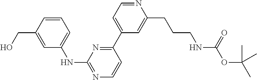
C1=CC(CO)=CC(NC2=NC=CC(C3=CC=NC(CCCNC(OC(C)(C)C)=O)=C3)=N2)=C1
